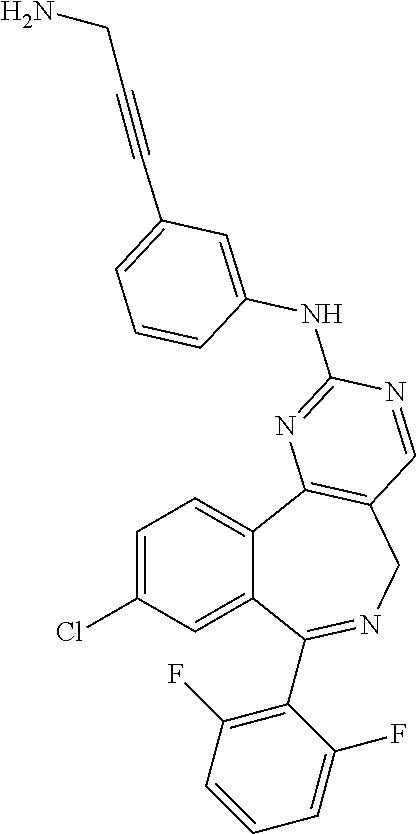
C1=C(Cl)C=C2C(=C1)C1=C(CN=C2C2=C(F)C=CC=C2F)C=NC(NC2=CC(C#CCN)=CC=C2)=N1
